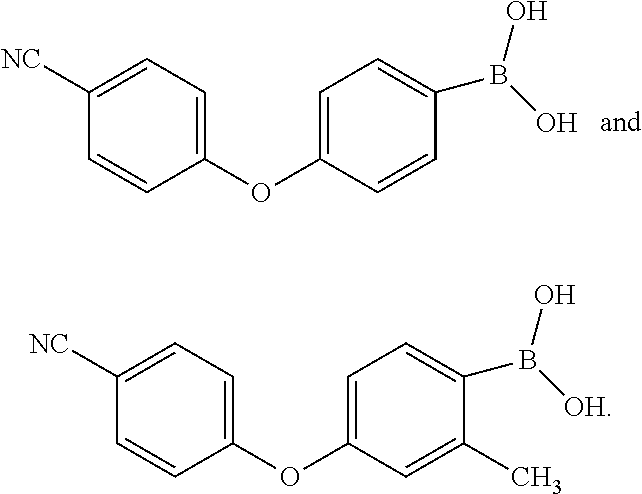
C1=CC(OC2=CC=C(B(O)O)C=C2)=CC=C1[NC].C1=CC(OC2=CC=C(B([OH])O)C(C)=C2)=CC=C1[NC]
